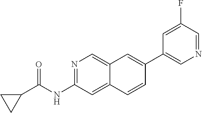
N1=C(NC(=O)C2CC2)C=C2C(=C1)C=C(C1=CN=CC(F)=C1)C=C2
